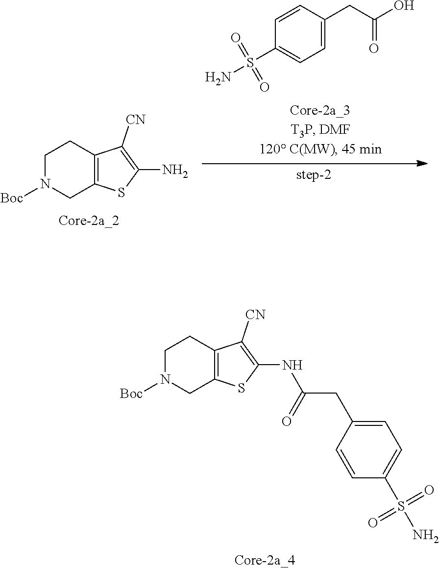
C1N([Boc])CC2=C(C1)C([CN])=C(NC(=O)CC1=CC=C(S(N)(=O)=O)C=C1)S2.C1N([Boc])CC2=C(C1)C([CN])=C(N)S2.C1=C(CC(O)=O)C=CC(S(N)(=O)=O)=C1
